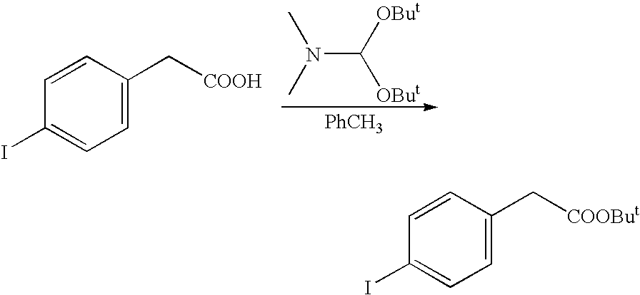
C1=CC(I)=CC=C1C[COOH].N(C([OBut])[OBut])(C)C.[PhCH3].C1=CC(I)=CC=C1C[COOBut]
